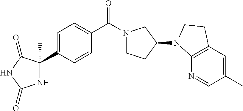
C1=C(C2(C)NC(=O)NC2=O)C=CC(C(N2CCC(N3C4=C(C=C(C)C=N4)CC3)C2)=O)=C1
